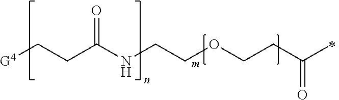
[G4]CCC(NCCOCCC(=O)C)=O
